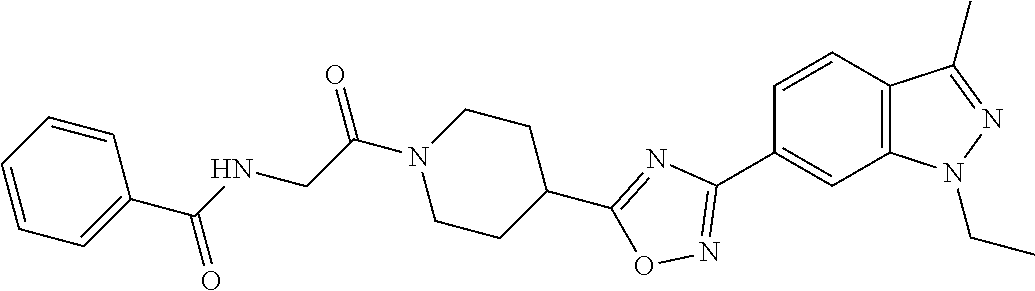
C1=CC2=C(C=C1C1=NOC(C3CCN(C(CNC(C4=CC=CC=C4)=O)=O)CC3)=N1)N(CC)N=C2C
